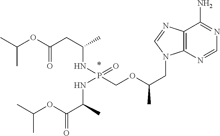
C(C)(C)OC(CC(C)NP(COC(CN1C2=C(C(N)=NC=N2)N=C1)C)(=O)NC(C)C(OC(C)C)=O)=O
